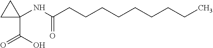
C1C(C(O)=O)(NC(CCCCCCCCC)=O)C1
